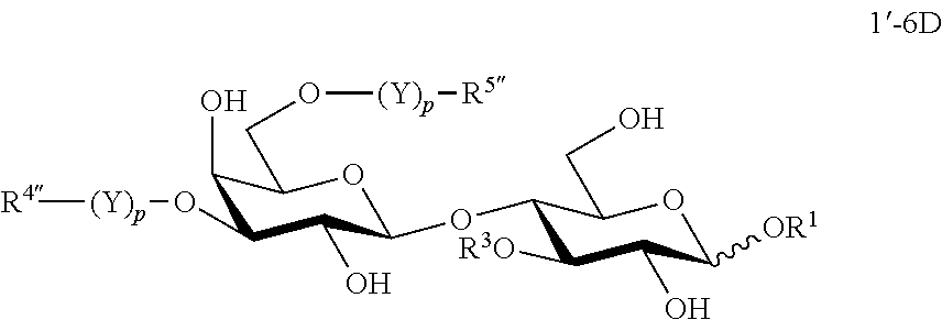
[R4][(Y)p]OC1C(O)C(CO[(Y)p][R5])OC(OC2C([R3O])C(O)C([OR1])OC2CO)C1O
